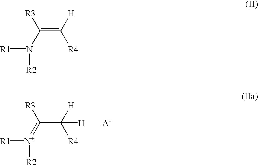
C(=C([H])[R4])(N([R2])[R1])[R3].C(C([H])([R4])[H])(=[N+]([R2])[R1])[R3].[A-]
